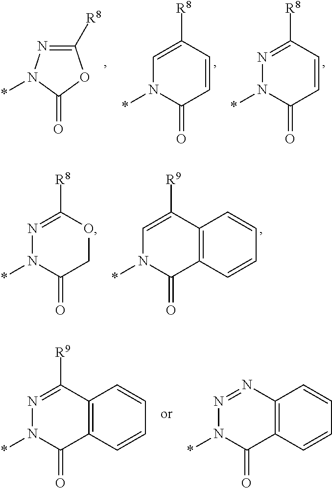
C1([R8])=NN(*)C(=O)O1.C1=C([R8])C=CC(=O)N1*.N1=C([R8])C=CC(=O)N1*.N1=C([R8])OCC(=O)N1*.C1=C([R9])C2=C(C(=O)N1*)C=CC=C2.N1=C([R9])C2=C(C(=O)N1*)C=CC=C2.N1=NC2=C(C(=O)N1*)C=CC=C2
